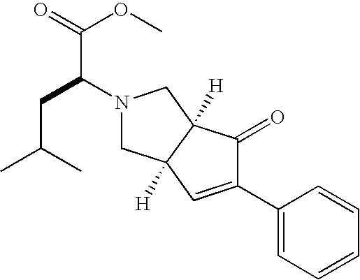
C1(C2=CC3([H])C([H])(C2=O)CN(C(C(=O)OC)CC(C)C)C3)=CC=CC=C1
